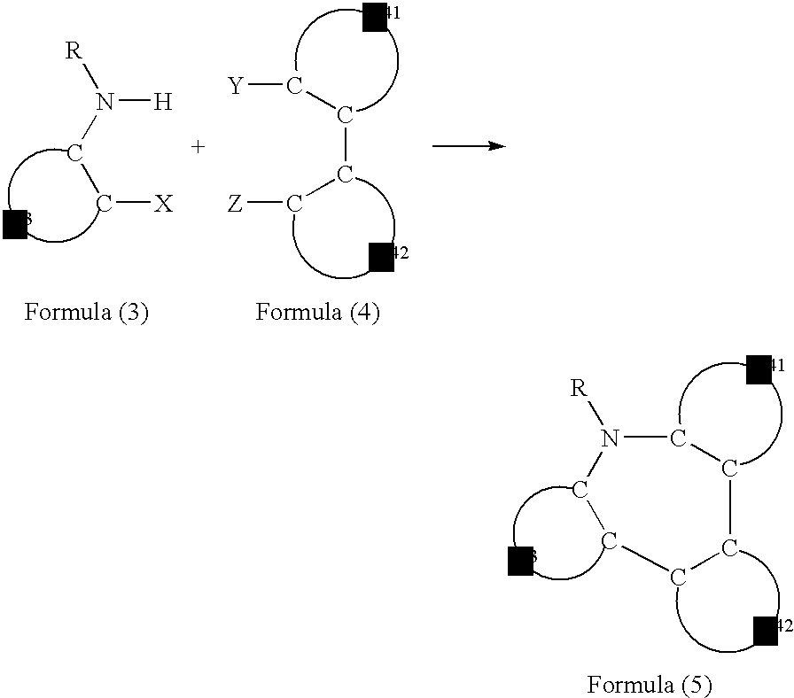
[R]N1CCCCCC1.[R]N(CC[X])[H].C(CCC[Z])[Y]
